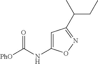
[PhO]C(NC1=CC(C(CC)C)=NO1)=O
